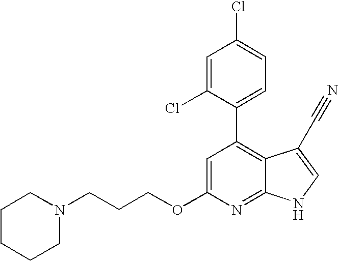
C1=C(OCCCN2CCCCC2)N=C2C(=C1C1=CC=C(Cl)C=C1Cl)C(C#N)=CN2
